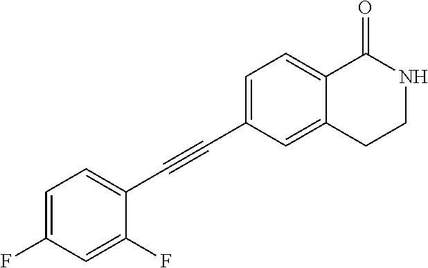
C1=C(F)C=C(F)C(C#CC2=CC=C3C(=C2)CCNC3=O)=C1
